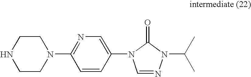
C1CN(C2=NC=C(N3C=NN(C(C)C)C3=O)C=C2)CCN1
